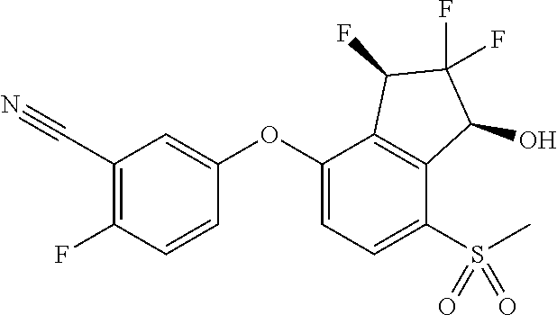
O(C1=CC(C#N)=C(F)C=C1)C1=CC=C(S(C)(=O)=O)C2=C1C(F)C(F)(F)C2O
